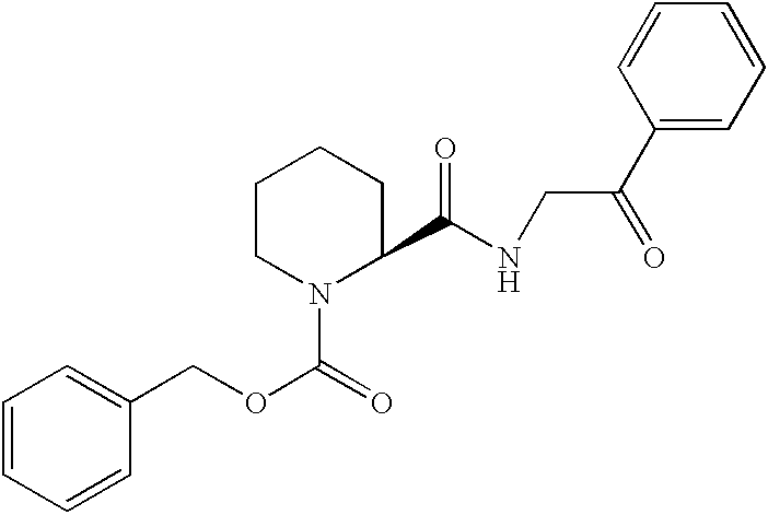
C1=CC=CC(COC(=O)N2C(C(NCC(C3=CC=CC=C3)=O)=O)CCCC2)=C1
